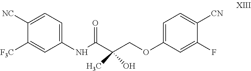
C1([NC])=CC=C(NC(=O)C(COC2=CC=C([CN])C(F)=C2)(C)O)C=C1[F3C]
